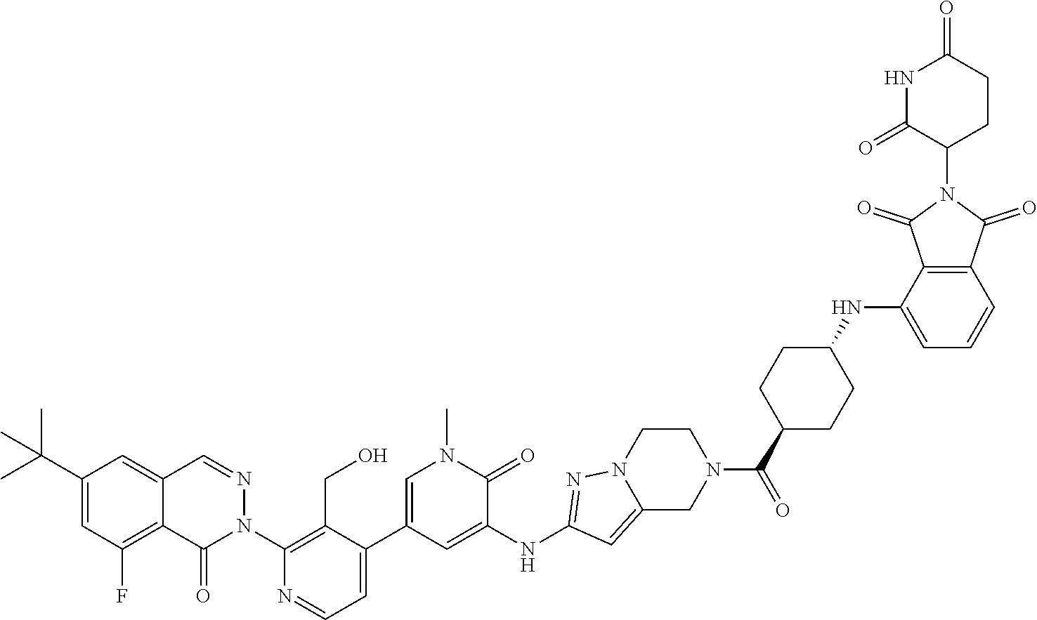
N1(C2=C(CO)C(C3=CN(C)C(=O)C(NC4=NN5C(=C4)CN(C(=O)C4CCC(NC6=CC=CC7=C6C(=O)N(C6C(=O)NC(=O)CC6)C7=O)CC4)CC5)=C3)=CC=N2)N=CC2=CC(C(C)(C)C)=CC(F)=C2C1=O
